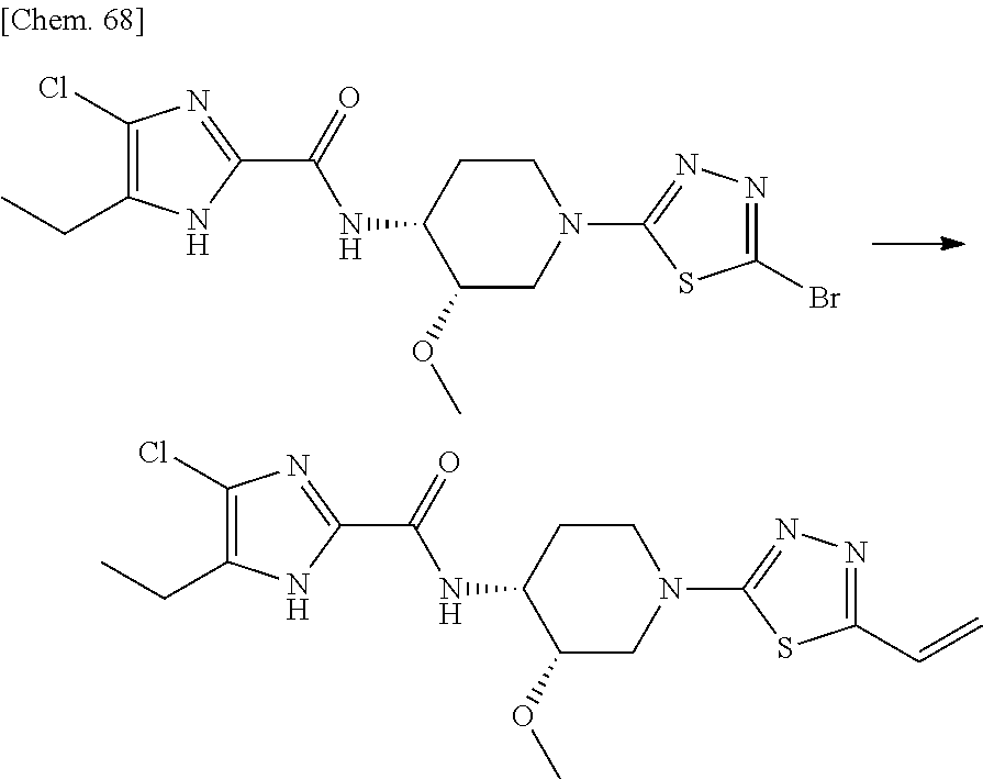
C1(Cl)=C(CC)NC(C(=O)NC2C(OC)CN(C3=NN=C(Br)S3)CC2)=N1.C1(Cl)=C(CC)NC(C(=O)NC2C(OC)CN(C3=NN=C(C=C)S3)CC2)=N1
